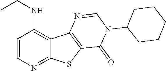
C1(NCC)=C2C(=NC=C1)SC1=C2N=CN(C2CCCCC2)C1=O
